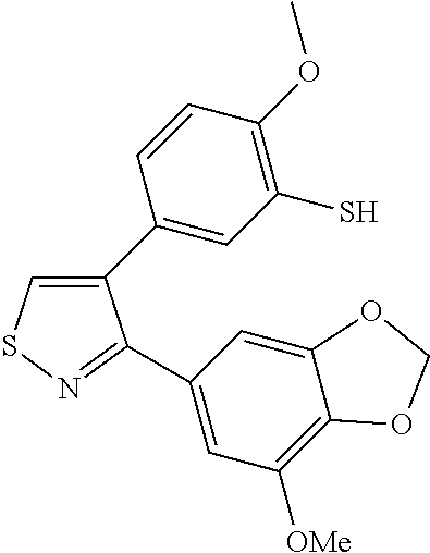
C1(C2=CC(S)=C(OC)C=C2)=CSN=C1C1=CC([OMe])=C2C(=C1)OCO2
